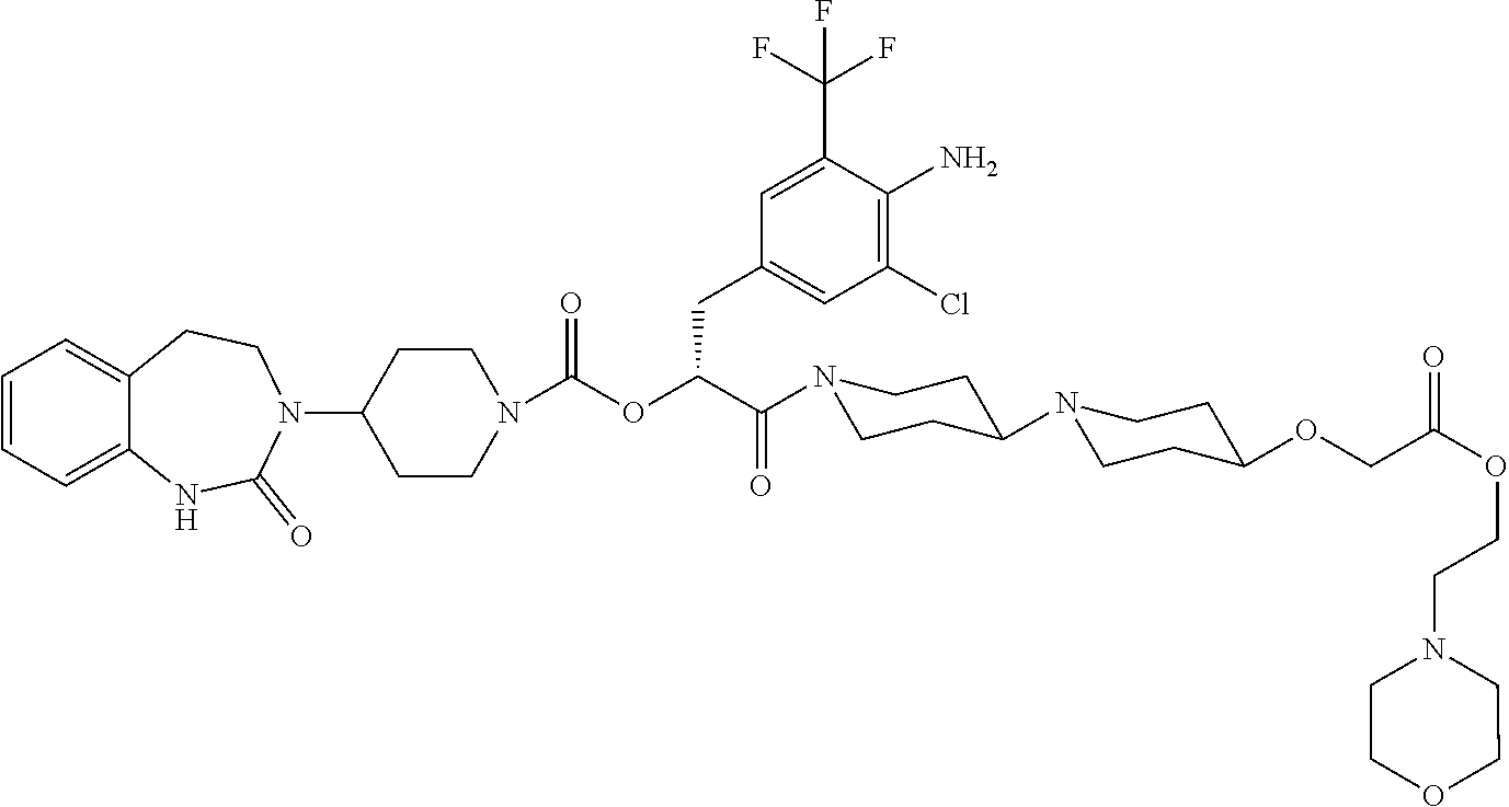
C1=CC=C2C(=C1)CCN(C1CCN(C(OC(C(N3CCC(N4CCC(OCC(OCCN5CCOCC5)=O)CC4)CC3)=O)CC3=CC(Cl)=C(N)C(C(F)(F)F)=C3)=O)CC1)C(=O)N2
